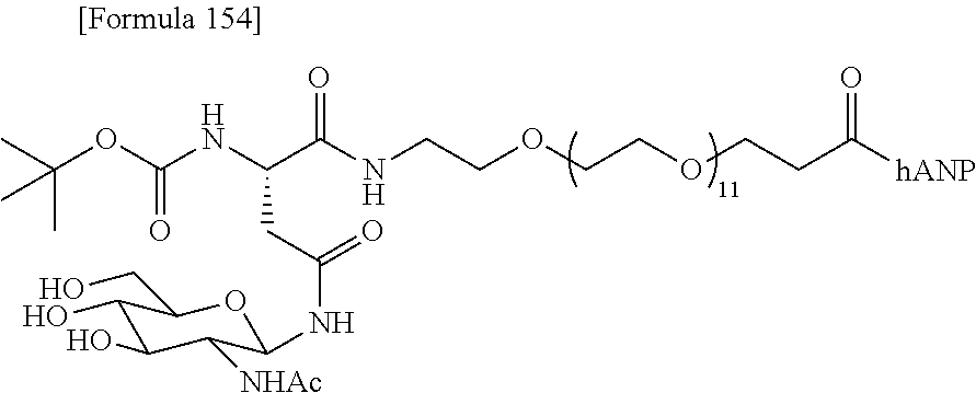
CC(C)(OC(NC(C(NCCOCCOCCC([hANP])=O)=O)CC(NC1C([NHAc])C(O)C(O)C(CO)O1)=O)=O)C
